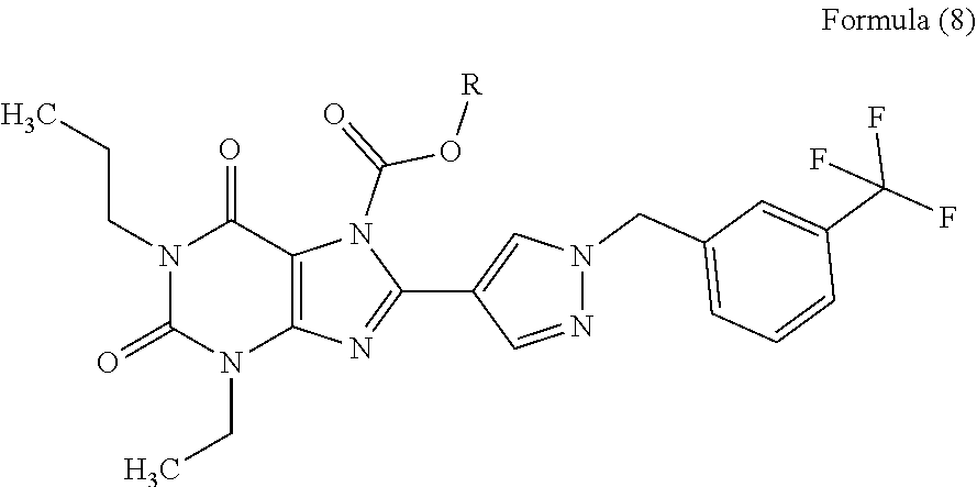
N1(CC)C(=O)N(CCC)C(=O)C2=C1N=C(C1=CN(CC3=CC=CC(C(F)(F)F)=C3)N=C1)N2C(O[R])=O
